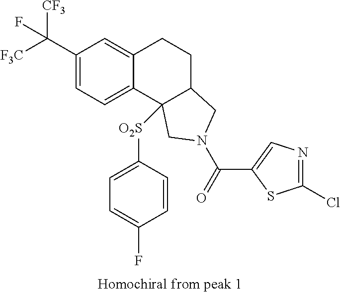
[F3C]C(C1=CC=C2C(=C1)CCC1C2([O2S]C2=CC=C(F)C=C2)CN(C(=O)C2=CN=C(Cl)S2)C1)([CF3])F
